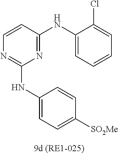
C1=CC(NC2=CC=CC=C2Cl)=NC(NC2=CC=C([SO2Me])C=C2)=N1
